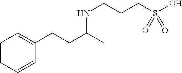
C1=CC=CC(CCC(C)NCCCS(O)(=O)=O)=C1
